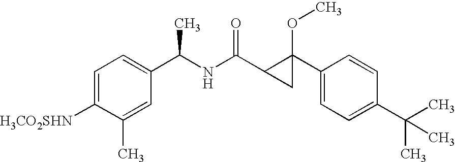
C1=C([H3CO2SHN])C(C)=CC(C(C)NC(=O)C2CC2(OC)C2=CC=C(C(C)(C)C)C=C2)=C1
